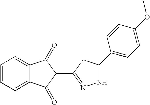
C1=CC=C2C(=C1)C(=O)C(C1=NNC(C3=CC=C(OC)C=C3)C1)C2=O
